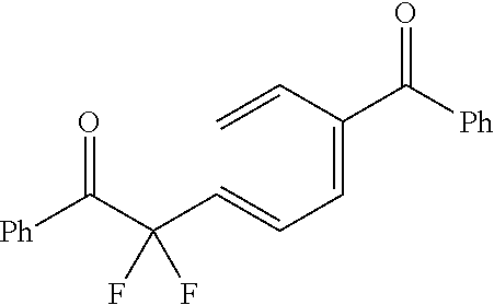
C(=C)C(=CC=CC(C([Ph])=O)(F)F)C([Ph])=O
